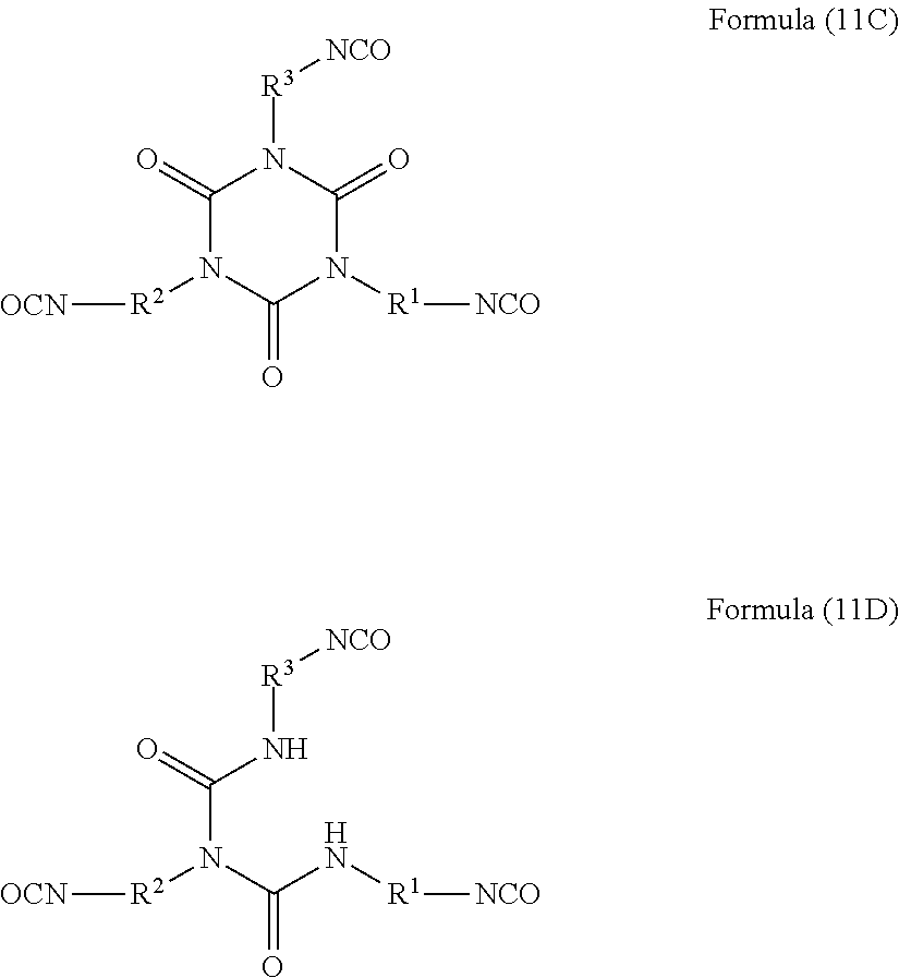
C1(=O)N([R2][OCN])C(=O)N([R1][NCO])C(=O)N1[R3][NCO].C(N(C(N[R1][NCO])=O)[R2][OCN])(N[R3][NCO])=O
